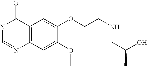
N1C=NC2=C(C1=O)C=C(OCCNCC(O)C)C(OC)=C2
